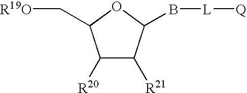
[R20]C1C([R21])C(B[L][Q])OC1C[R19O]
